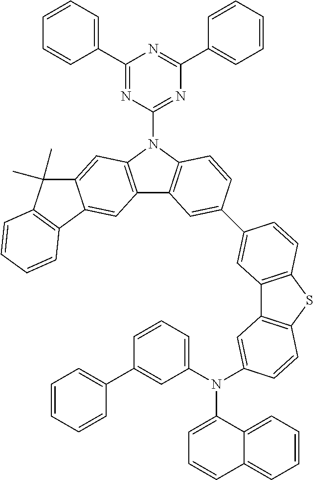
C1(C2=CC=CC=C2)=NC(N2C3=C(C4=C2C=C2C(=C4)C4=C(C2(C)C)C=CC=C4)C=C(C2=CC4=C(SC5=C4C=C(N(C4=CC=CC6=CC=CC=C64)C4=CC=CC(C6=CC=CC=C6)=C4)C=C5)C=C2)C=C3)=NC(C2=CC=CC=C2)=N1
